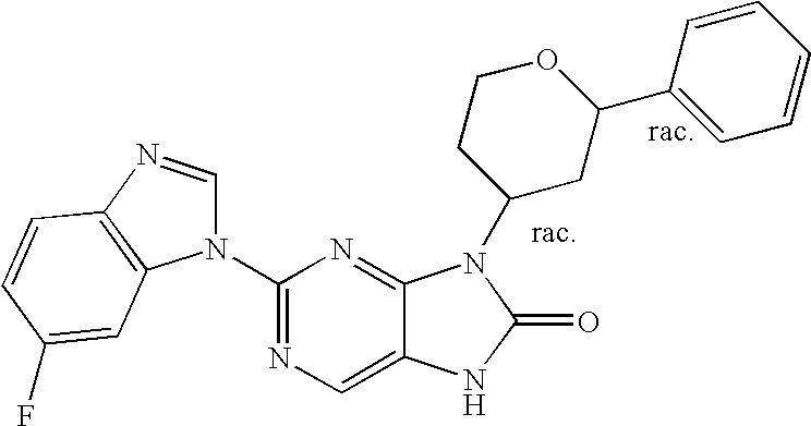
C12=CN=C(N3C=NC4=C3C=C(F)C=C4)N=C1N(C1CC(C3=CC=CC=C3)OCC1)C(=O)N2
